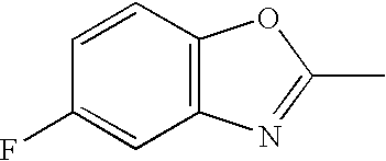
C1=CC2=C(C=C1F)N=C(C)O2
